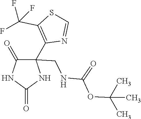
C1(=O)C(CNC(OC(C)(C)C)=O)(C2=C(C(F)(F)F)SC=N2)NC(=O)N1
